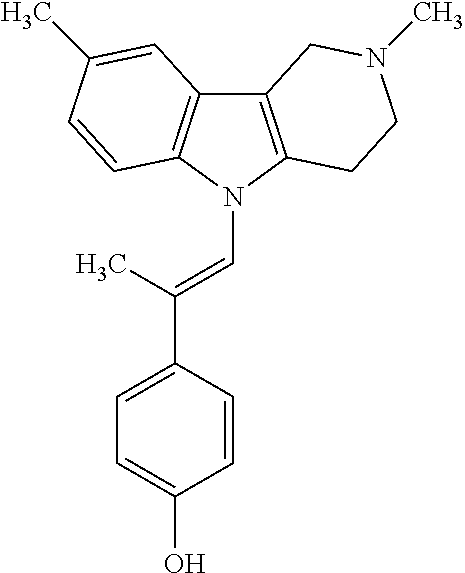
C12=C(N(C=C(C3=CC=C(O)C=C3)C)C3=C1C=C(C)C=C3)CCN(C)C2
